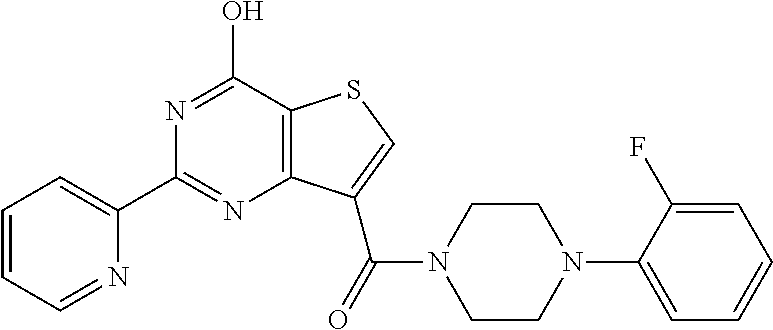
N1=C(O)C2=C(N=C1C1=CC=CC=N1)C(C(N1CCN(C3=CC=CC=C3F)CC1)=O)=CS2
